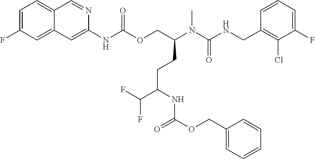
C1=CC(CNC(N(C(COC(NC2=CC3=CC(F)=CC=C3C=N2)=O)CCC(C(F)F)NC(OCC2=CC=CC=C2)=O)C)=O)=C(Cl)C(F)=C1
